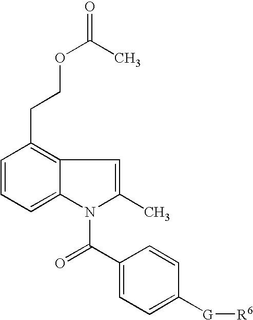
C1=CC=C2C(=C1CCOC(C)=O)C=C(C)N2C(C1=CC=C([G][R6])C=C1)=O
